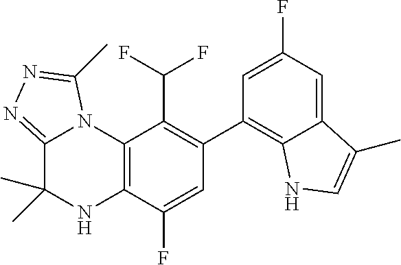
C1(C2=C3C(=CC(F)=C2)C(C)=CN3)=C(C(F)F)C2=C(C(F)=C1)NC(C)(C)C1=NN=C(C)N21
